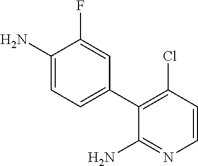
C1(N)=CC=C(C2=C(Cl)C=CN=C2N)C=C1F
